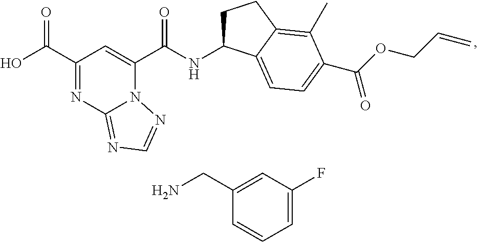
C1(C(O)=O)=NC2=NC=NN2C(C(NC2CCC3=C(C)C(C(OCC=C)=O)=CC=C23)=O)=C1.C1(CN)=CC(F)=CC=C1
